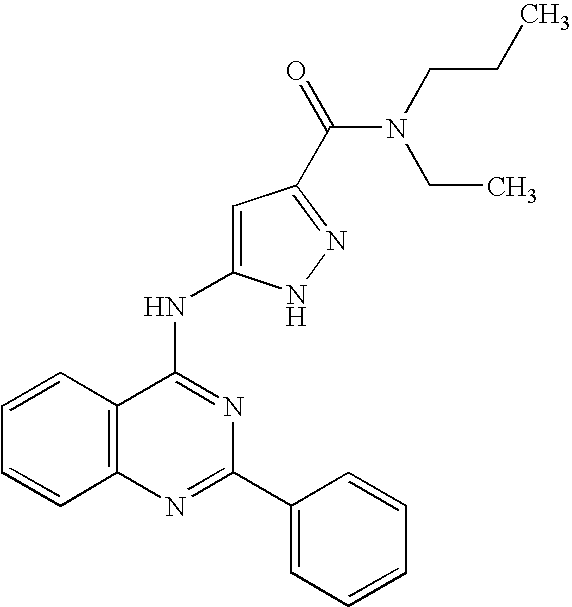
C12=C(N=C(C3=CC=CC=C3)N=C1NC1=CC(C(=O)N(CC)CCC)=NN1)C=CC=C2
